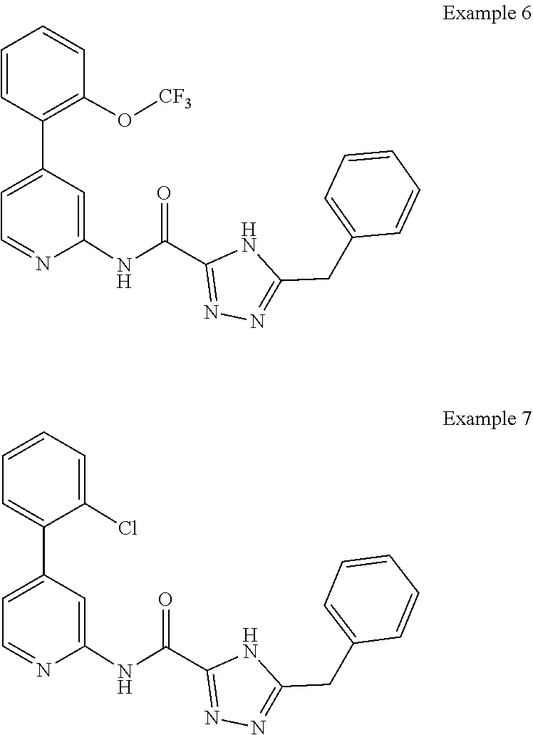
C1=CC(C2=CC=NC(NC(C3=NN=C(CC4=CC=CC=C4)N3)=O)=C2)=C(O[CF3])C=C1.C1=C(C2=CC=NC(NC(C3=NN=C(CC4=CC=CC=C4)N3)=O)=C2)C(Cl)=CC=C1
